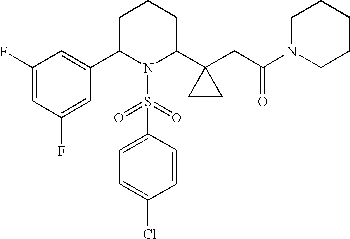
C1C(C2=CC(F)=CC(F)=C2)N(S(=O)(=O)C2=CC=C(Cl)C=C2)C(C2(CC(N3CCCCC3)=O)CC2)CC1
